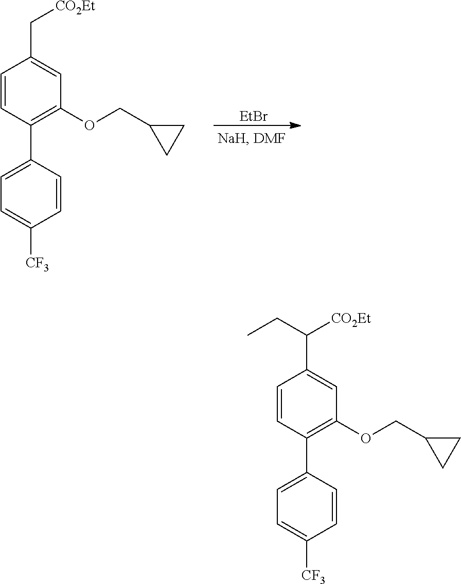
C1=CC(C2=CC=C([CF3])C=C2)=C(OCC2CC2)C=C1C[CO2Et].[EtBr].C1=CC(C2=CC=C([CF3])C=C2)=C(OCC2CC2)C=C1C([CO2Et])CC
